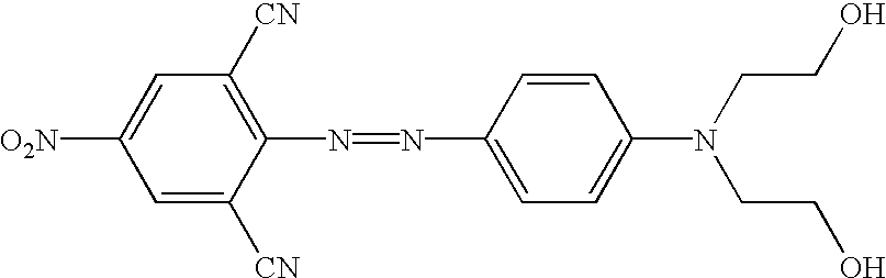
C1=C([CN])C(N=NC2=CC=C(N(CCO)CCO)C=C2)=C([CN])C=C1[O2N]
